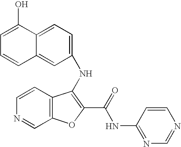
N(C1=C(C(=O)NC2=NC=NC=C2)OC2=C1C=CN=C2)C1=CC=C2C(=C1)C=CC=C2O
